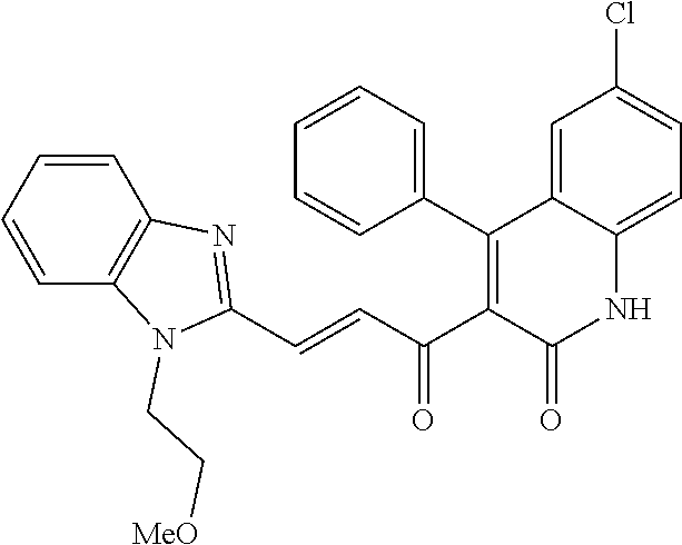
C(=CC(C1=C(C2=CC=CC=C2)C2=CC(Cl)=CC=C2NC1=O)=O)C1=NC2=C(C=CC=C2)N1CC[MeO]
